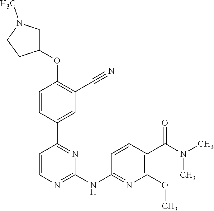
O(C1=C(C#N)C=C(C2=NC(NC3=NC(OC)=C(C(N(C)C)=O)C=C3)=NC=C2)C=C1)C1CN(C)CC1
